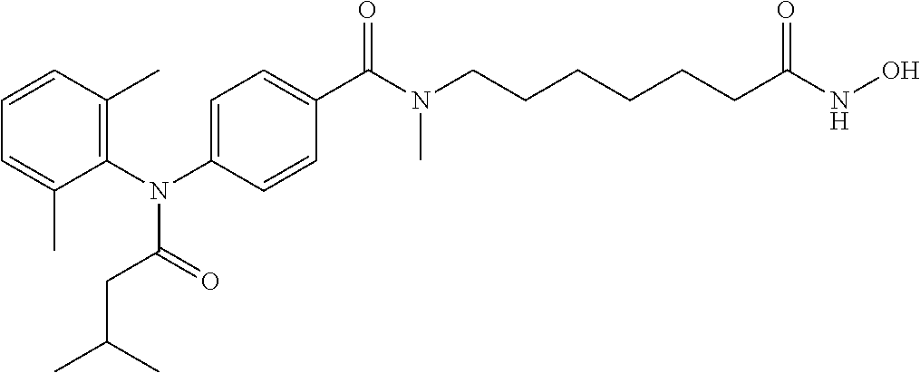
O=C(CC(C)C)N(C1=C(C)C=CC=C1C)C1=CC=C(C(N(CCCCCCC(NO)=O)C)=O)C=C1
